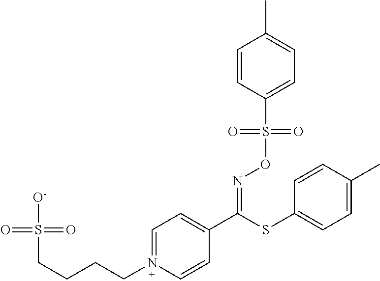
C1=CC(S(ON=C(C2=CC=N(CCCCS([O-])(=O)=O)C=C2)SC2=CC=C(C)C=C2)(=O)=O)=CC=C1C
